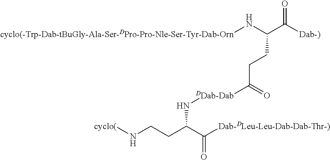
[cyclo(]NCCC(C([Dab-DLeu-Leu-Dab-Dab-Thr-)])=O)N[DDab-Dab]C(CCC(C([Dab-)])=O)N[cyclo(-Trp-Dab-tBuGly-Ala-Ser-DPro-Pro-Nle-Ser-Tyr-Dab-Orn])=O
